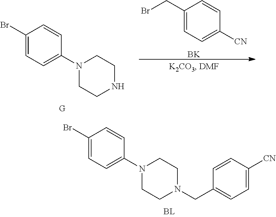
C1(CBr)=CC=C([CN])C=C1.[BK].BrC1=CC=C(N2CCNCC2)C=C1.BrC1=CC=C(N2CCN(CC3=CC=C([CN])C=C3)CC2)C=C1
